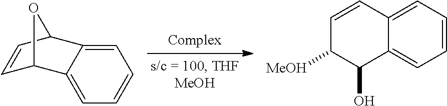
C1=C2C(=CC=C1)C1C=CC2O1.C1=CC=C2C(=C1)C(O)C([MeOH])C=C2
